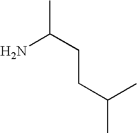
CC(CCC(C)C)N
